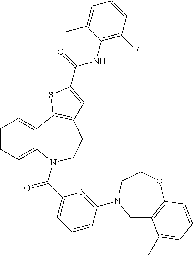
C1=CC=C2C(=C1)C1=C(CCN2C(C2=CC=CC(N3CC4=C(OCC3)C=CC=C4C)=N2)=O)C=C(C(=O)NC2=C(F)C=CC=C2C)S1
